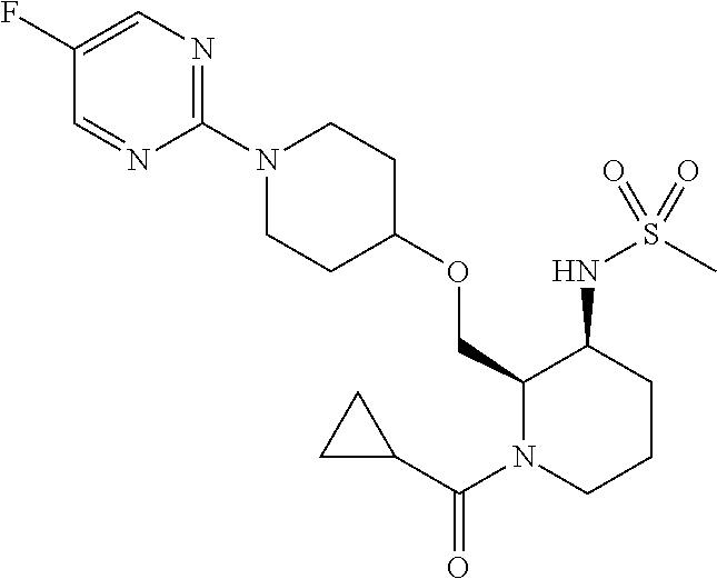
C1(COC2CCN(C3=NC=C(F)C=N3)CC2)N(C(C2CC2)=O)CCCC1NS(C)(=O)=O
